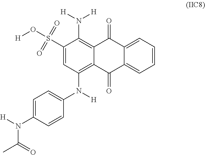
C1(S(O[H])(=O)=O)=CC(N([H])C2=CC=C(N([H])C(=O)C)C=C2)=C2C(=C1N([H])[H])C(=O)C1=CC=CC=C1C2=O
